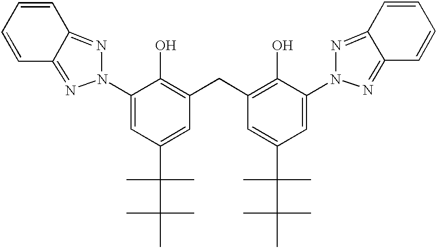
C1=CC2=NN(C3=CC(C(C(C)(C)C)(C)C)=CC(CC4=C(O)C(N5N=C6C(=N5)C=CC=C6)=CC(C(C)(C)C(C)(C)C)=C4)=C3O)N=C2C=C1
